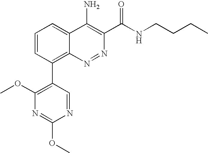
N1=CC(C2=C3C(=CC=C2)C(N)=C(C(NCCCC)=O)N=N3)=C(OC)N=C1OC
